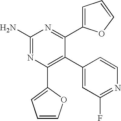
C1(C2=CC(F)=NC=C2)=C(C2=CC=CO2)N=C(N)N=C1C1=CC=CO1
